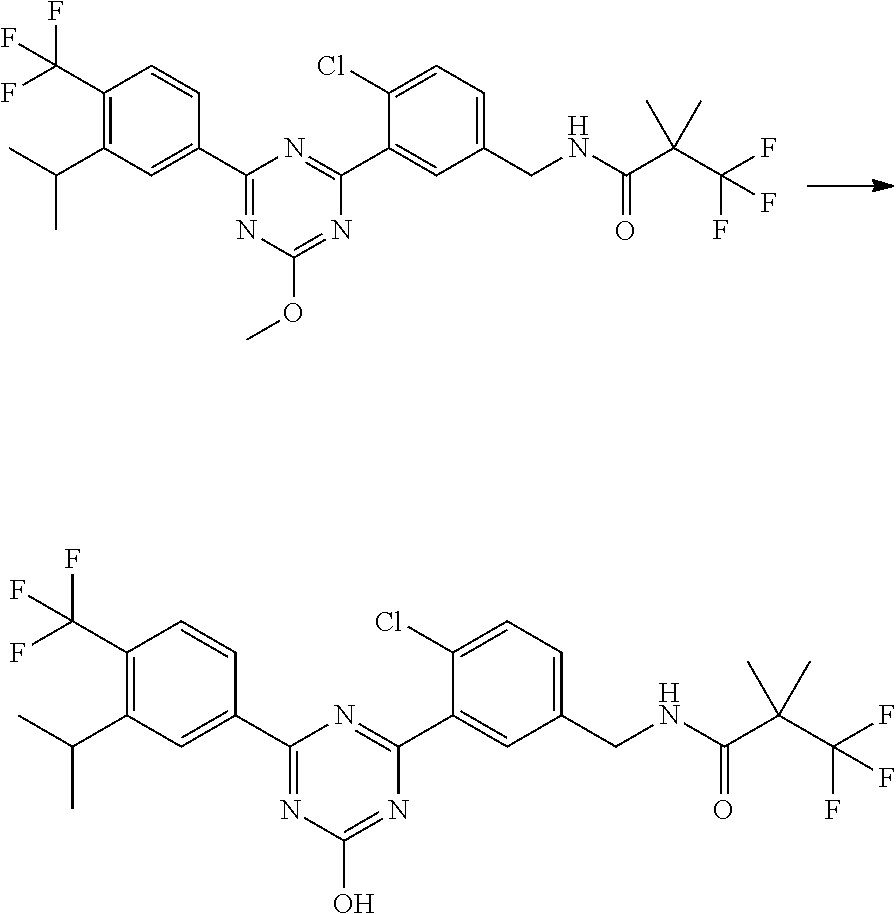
C1(C(F)(F)F)=C(C(C)C)C=C(C2=NC(OC)=NC(C3=CC(CNC(C(C(F)(F)F)(C)C)=O)=CC=C3Cl)=N2)C=C1.C1(C(F)(F)F)=C(C(C)C)C=C(C2=NC(O)=NC(C3=CC(CNC(C(C(F)(F)F)(C)C)=O)=CC=C3Cl)=N2)C=C1
